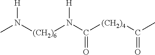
CN([(CH2)6]N(C([(CH2)4]C(C)=O)=O)[H])[H]
